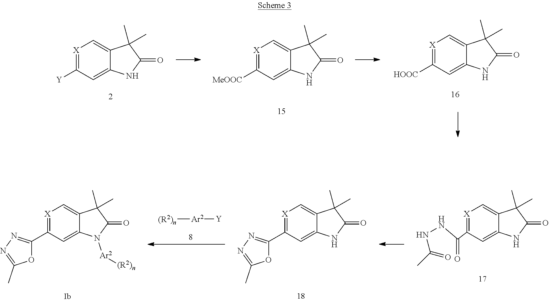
[X]1=C([Y])C=C2C(=C1)C(C)(C)C(=O)N2.[X]1=C([MeOOC])C=C2C(=C1)C(C)(C)C(=O)N2.[X]1=C([HOOC])C=C2C(=C1)C(C)(C)C(=O)N2.[(R2)n][Ar2][Y].[X]1=C(C2=NN=C(C)O2)C=C2C(=C1)C(C)(C)C(=O)N2[Ar2][(R2)n].[X]1=C(C(NNC(C)=O)=O)C=C2C(=C1)C(C)(C)C(=O)N2.[X]1=C(C2=NN=C(C)O2)C=C2C(=C1)C(C)(C)C(=O)N2
